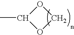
C1(C)OCO1
